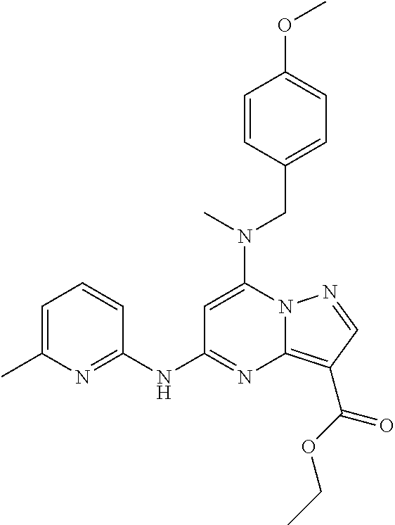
C1=C(C)N=C(NC2=NC3=C(C(=O)OCC)C=NN3C(N(C)CC3=CC=C(OC)C=C3)=C2)C=C1
